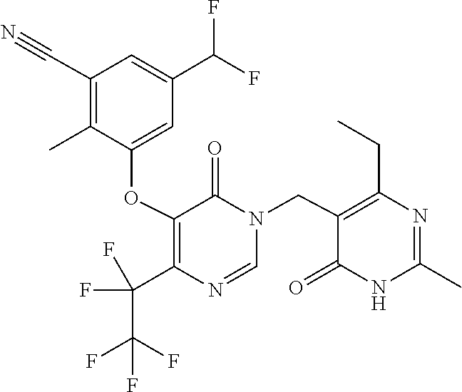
N1(CC2=C(CC)N=C(C)NC2=O)C=NC(C(F)(F)C(F)(F)F)=C(OC2=CC(C(F)F)=CC(C#N)=C2C)C1=O
